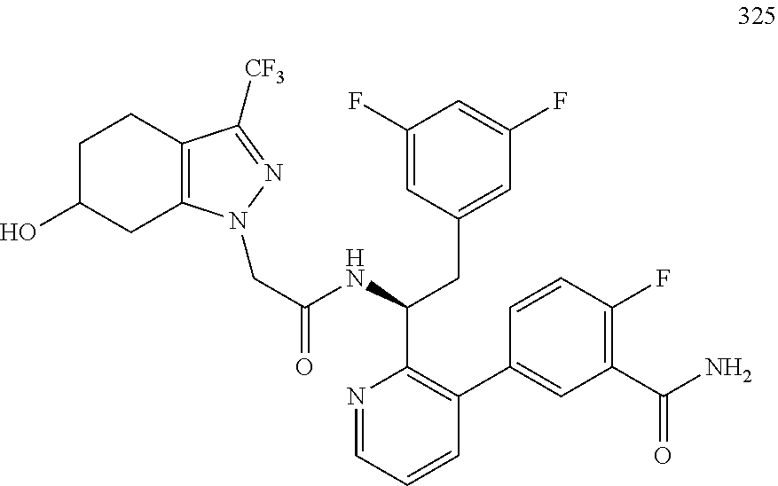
C(C(NC(CC1=CC(F)=CC(F)=C1)C1=C(C2=CC(C(N)=O)=C(F)C=C2)C=CC=N1)=O)N1C2=C(C([CF3])=N1)CCC(O)C2
